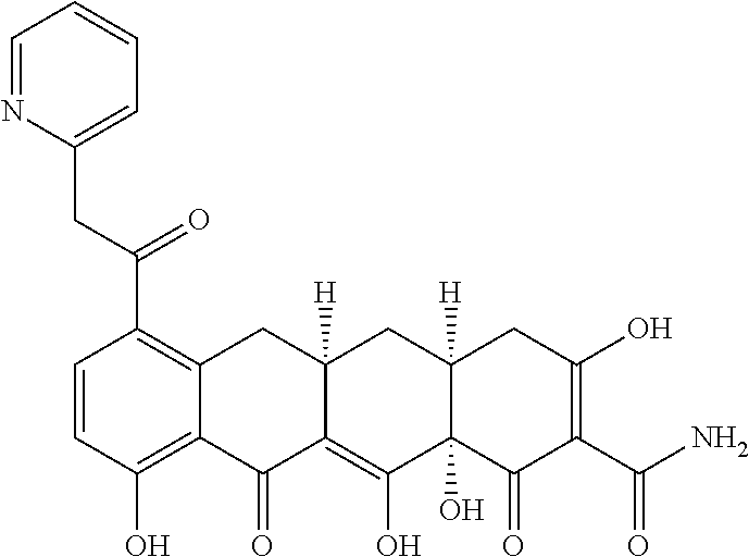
C1=CC(O)=C2C(=C1C(=O)CC1=CC=CC=N1)CC1([H])C(=C(O)C3(O)C([H])(C1)CC(O)=C(C(N)=O)C3=O)C2=O
